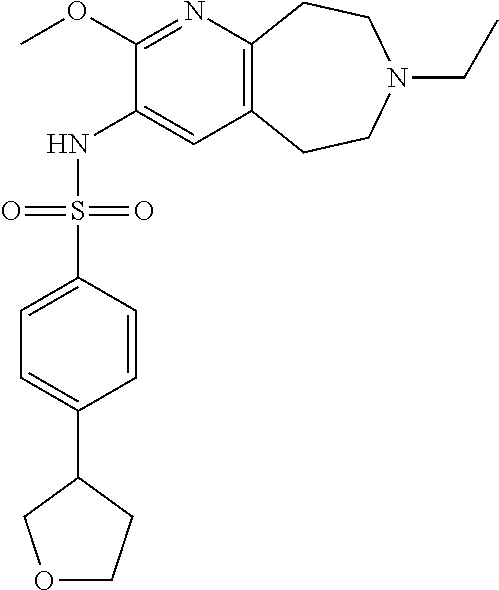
C1(OC)=NC2=C(C=C1NS(C1=CC=C(C3COCC3)C=C1)(=O)=O)CCN(CC)CC2
